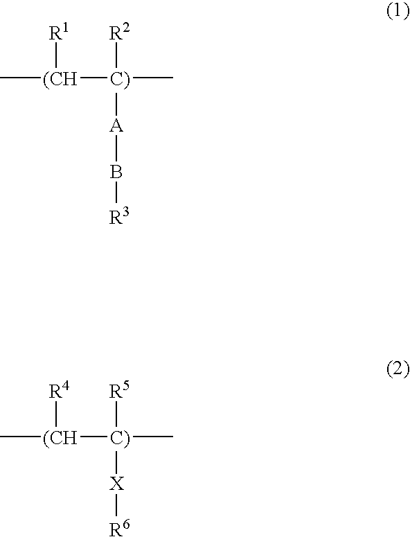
C[(CH]([R1])[C)](C)([R2])[A]B[R3].C[(CH]([R4])[C)](C)([R5])[X][R6]
